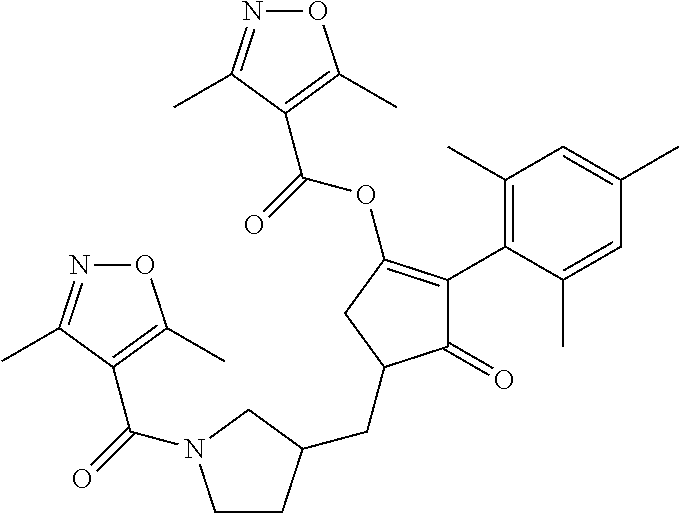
C1(=O)C(C2=C(C)C=C(C)C=C2C)=C(OC(=O)C2=C(C)ON=C2C)CC1CC1CCN(C(=O)C2=C(C)ON=C2C)C1
